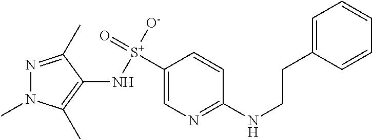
N1=C(C)C(N[S+]([O-])(=O)C2=CN=C(NCCC3=CC=CC=C3)C=C2)=C(C)N1C
